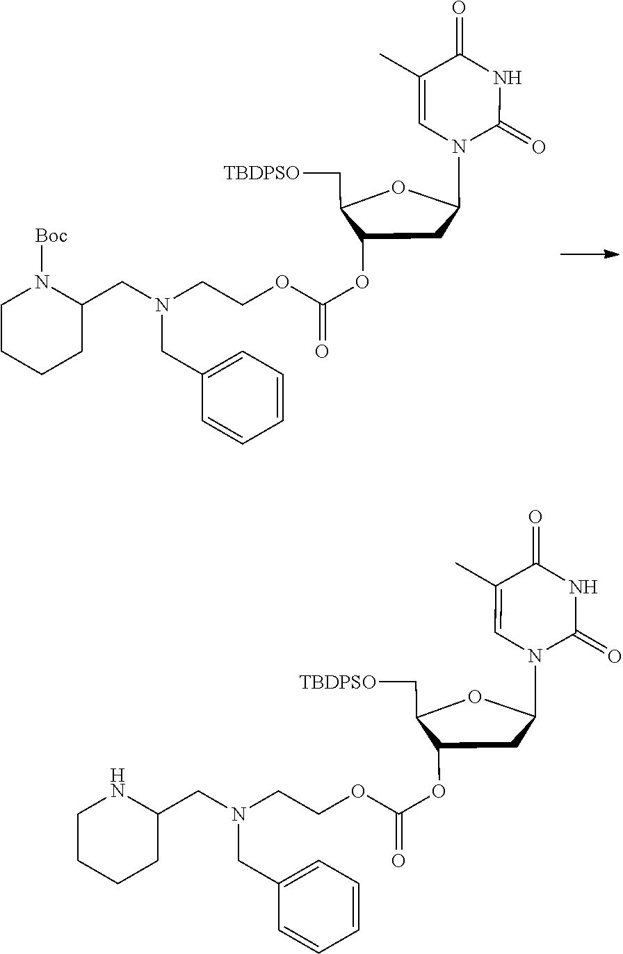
C(C1=CC=CC=C1)N(CCOC(=O)OC1C(C[TBDPSO])OC(N2C(=O)NC(=O)C(C)=C2)C1)CC1N([Boc])CCCC1.C(C1=CC=CC=C1)N(CCOC(=O)OC1C(C[TBDPSO])OC(N2C(=O)NC(=O)C(C)=C2)C1)CC1NCCCC1
